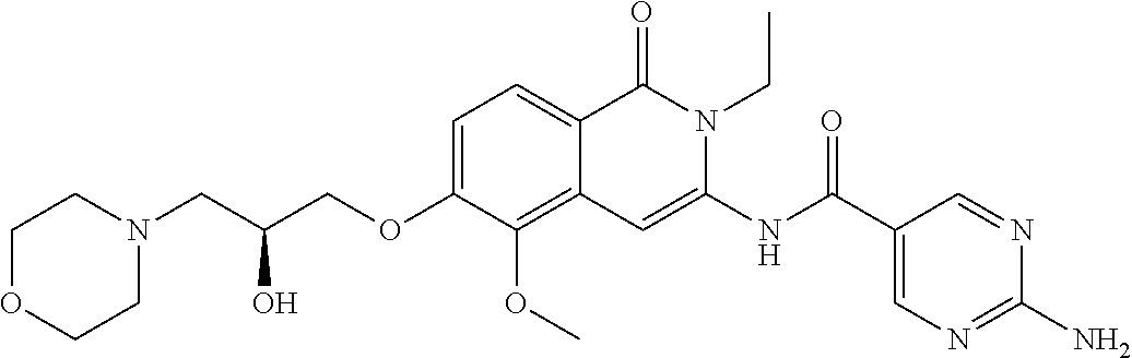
C1=C(OCC(CN2CCOCC2)O)C(OC)=C2C(=C1)C(=O)N(CC)C(NC(=O)C1=CN=C(N)N=C1)=C2
